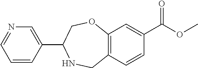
C1=CC(C2COC3=C(C=CC(C(OC)=O)=C3)CN2)=CN=C1
